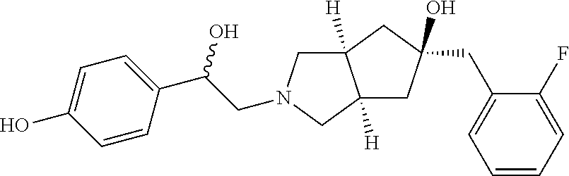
C(C(C1=CC=C(O)C=C1)O)N1CC2([H])C([H])(C1)CC(CC1=CC=CC=C1F)(O)C2
